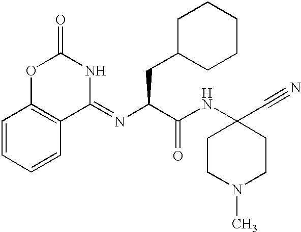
C1=CC=CC2=C1OC(=O)NC2=NC(C(NC1(C#N)CCN(C)CC1)=O)CC1CCCCC1
